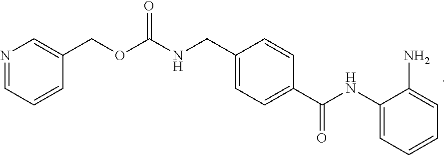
C(C1=CC=C(C(NC2=CC=CC=C2N)=O)C=C1)NC(OCC1=CN=CC=C1)=O
